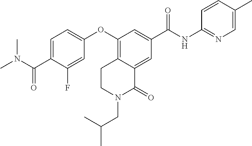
C1(OC2=CC=C(C(=O)N(C)C)C(F)=C2)=C2C(=CC(C(=O)NC3=NC=C(C)C=C3)=C1)C(=O)N(CC(C)C)CC2
